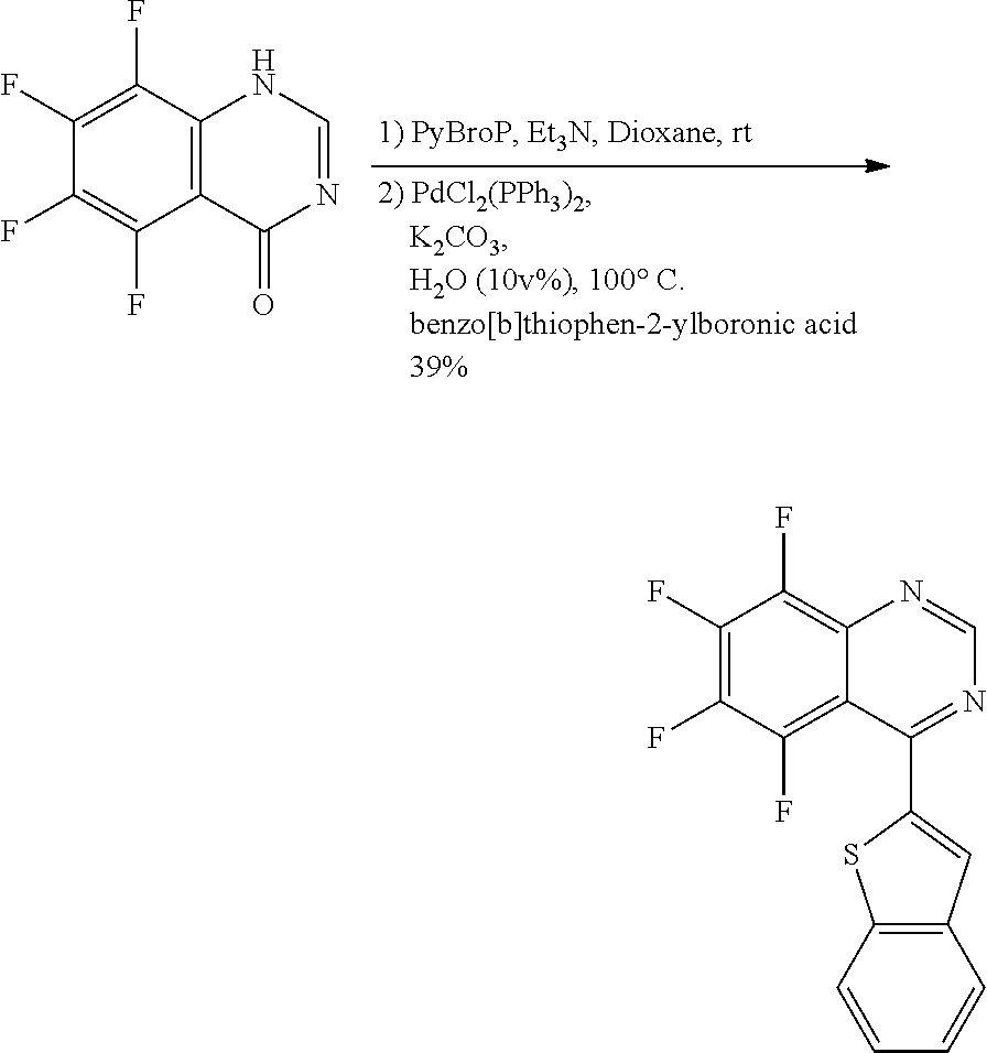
C1(F)=C(F)C2=C(C(F)=C1F)NC=NC2=O.C1=NC2=C(F)C(F)=C(F)C(F)=C2C(C2=CC3=C(C=CC=C3)S2)=N1
